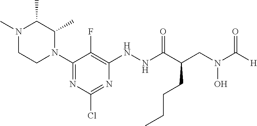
N1(C2=NC(Cl)=NC(NNC(C(CN(C([H])=O)O)CCCC)=O)=C2F)C(C)C(C)N(C)CC1
